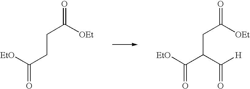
[EtO]C(CCC([OEt])=O)=O.[EtO]C(C(CC([OEt])=O)C([H])=O)=O
